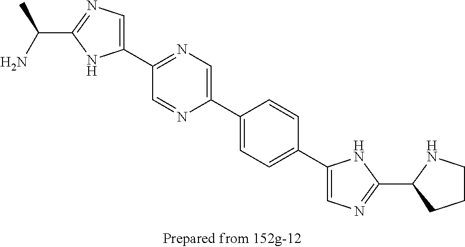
C(C1=NC=C(C2=NC=C(C3=CC=C(C4=CN=C(C5NCCC5)N4)C=C3)N=C2)N1)(N)C
